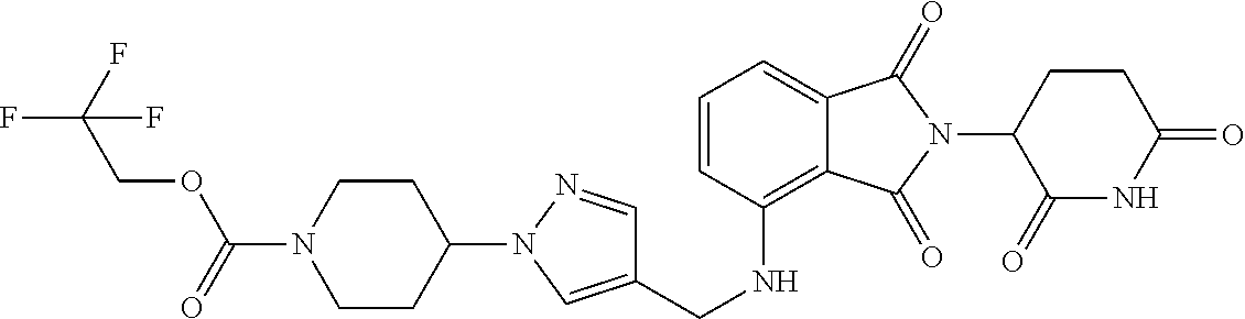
C1(N2N=CC(CNC3=C4C(=CC=C3)C(=O)N(C3C(=O)NC(=O)CC3)C4=O)=C2)CCN(C(=O)OCC(F)(F)F)CC1
